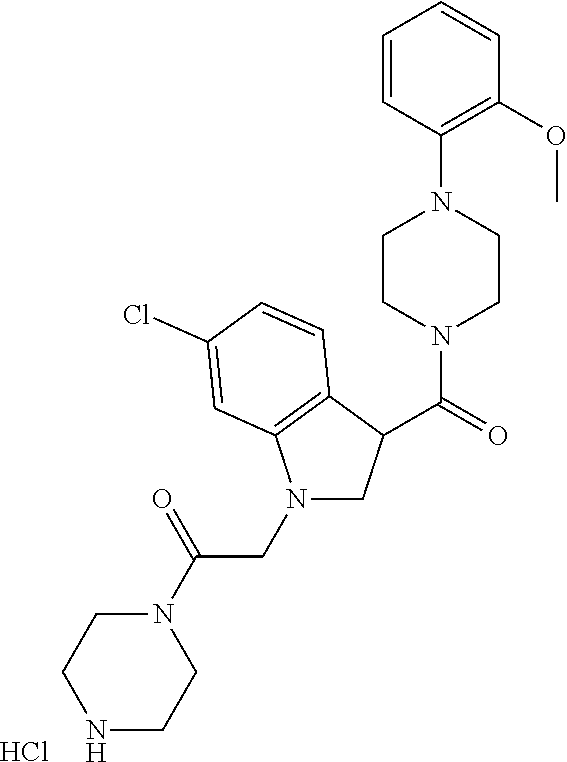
C1=CC(N2CCN(C(=O)C3CN(CC(N4CCNCC4)=O)C4=C3C=CC(Cl)=C4)CC2)=C(OC)C=C1.Cl
